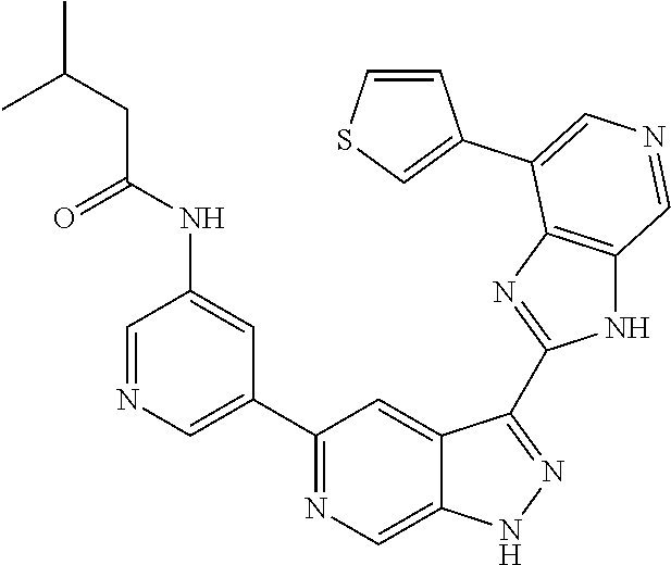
C1(C2=CN=CC(NC(=O)CC(C)C)=C2)=NC=C2C(=C1)C(C1=NC3=C(N1)C=NC=C3C1=CSC=C1)=NN2
